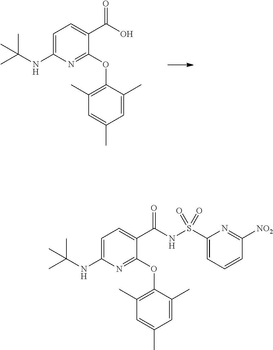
C1=C(NC(C)(C)C)N=C(OC2=C(C)C=C(C)C=C2C)C(C(O)=O)=C1.C1=C(NC(C)(C)C)N=C(OC2=C(C)C=C(C)C=C2C)C(C(NS(C2=CC=CC([NO2])=N2)(=O)=O)=O)=C1
